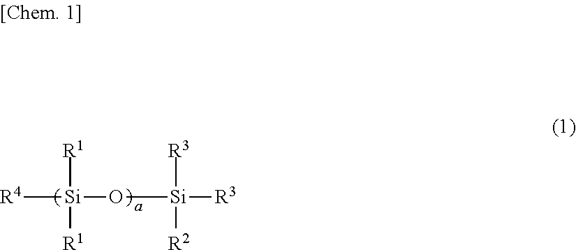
[R4][Si](O[Si]([R3])([R3])[R2])([R1])[R1]
